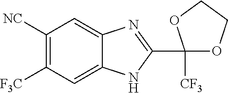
C1([NC])=C([F3C])C=C2C(=C1)N=C(C1([CF3])OCCO1)N2
